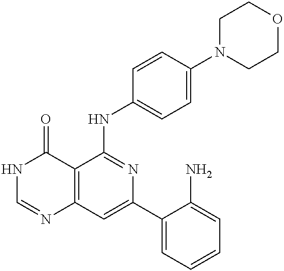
C12=C(C=C(C3=CC=CC=C3N)N=C1NC1=CC=C(N3CCOCC3)C=C1)N=CNC2=O
